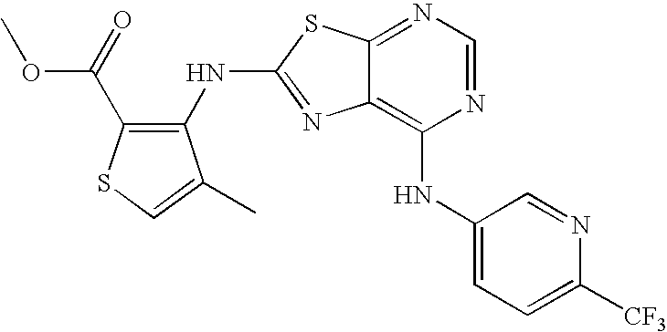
N1=CN=C2C(=C1NC1=CC=C([CF3])N=C1)N=C(NC1=C(C(=O)OC)SC=C1C)S2
